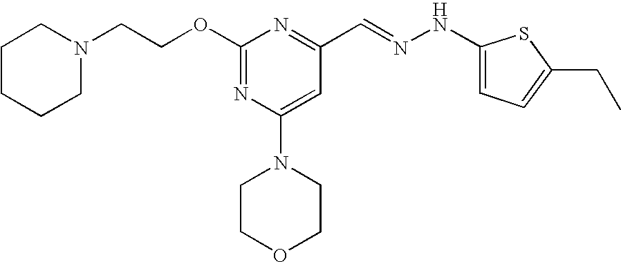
C(COC1=NC(N2CCOCC2)=CC(C=NNC2=CC=C(CC)S2)=N1)N1CCCCC1
